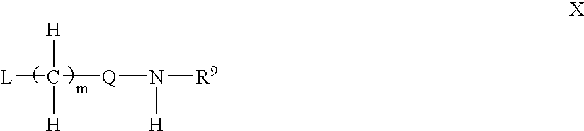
[L]C([Q]N([R9])[H])([H])[H]
